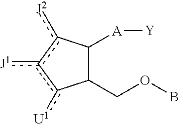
[J1]c1c([U1])C(COB)C([A][Y])c1[J2]
